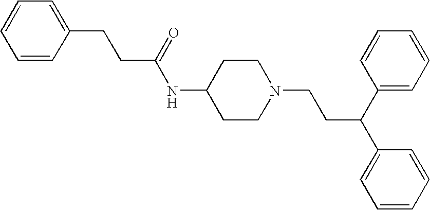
C1(NC(CCC2=CC=CC=C2)=O)CCN(CCC(C2=CC=CC=C2)C2=CC=CC=C2)CC1
